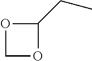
C1OC(CC)O1
